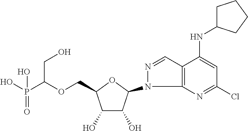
C1(O)C(O)C(N2N=CC3=C2N=C(Cl)C=C3NC2CCCC2)OC1COC(P(O)(=O)O)CO
